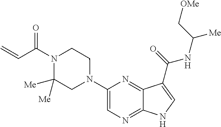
C1(N2CCN(C(C=C)=O)C([Me])([Me])C2)=CN=C2C(=N1)C(C(=O)NC([Me])C[OMe])=CN2
